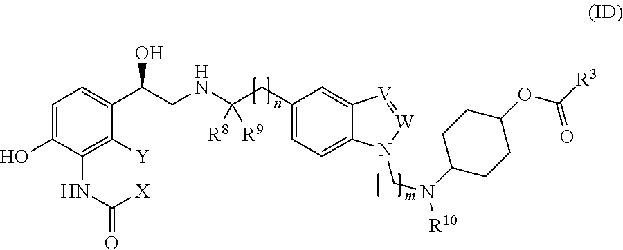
C1=C(O)C(NC([X])=O)=C([Y])C(C(CNC(CC2=CC=C3C(=C2)[V]:[W]N3CN(C2CCC(OC([R3])=O)CC2)[R10])([R8])[R9])O)=C1
